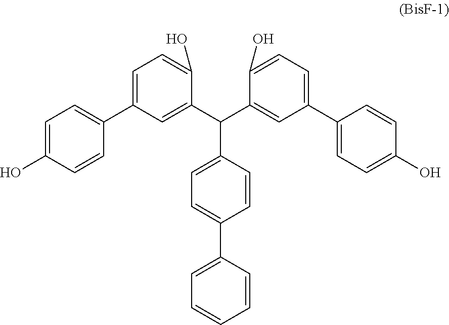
C1=C(O)C=CC(C2=CC=C(O)C(C(C3=CC(C4=CC=C(O)C=C4)=CC=C3O)C3=CC=C(C4=CC=CC=C4)C=C3)=C2)=C1
